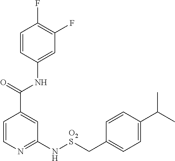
C1=CN=C(N[O2S]CC2=CC=C(C(C)C)C=C2)C=C1C(=O)NC1=CC(F)=C(F)C=C1
